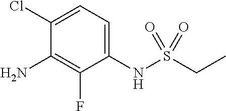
C1(Cl)=CC=C(NS(CC)(=O)=O)C(F)=C1N
